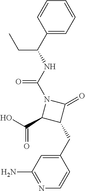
N(C(N1C(C(=O)O)C(CC2=CC(N)=NC=C2)C1=O)=O)C(C1=CC=CC=C1)CC
